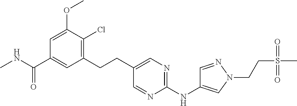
C1=C(OC)C(Cl)=C(CCC2=CN=C(NC3=CN(CCS(C)(=O)=O)N=C3)N=C2)C=C1C(NC)=O
